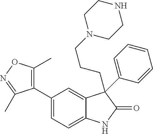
C1(C2=C(C)ON=C2C)=CC=C2C(=C1)C(CCCN1CCNCC1)(C1=CC=CC=C1)C(=O)N2
